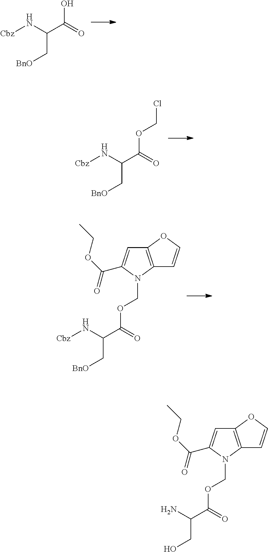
[Cbz]NC(C(=O)O)C[BnO].[Cbz]NC(C(=O)OCCl)C[BnO].[Cbz]NC(C(=O)OCN1C2=C(C=C1C(=O)OCC)OC=C2)C[BnO].NC(C(=O)OCN1C2=C(C=C1C(=O)OCC)OC=C2)CO
